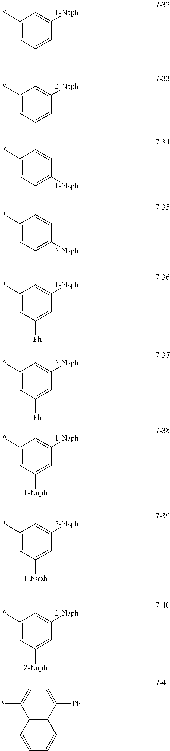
C1(*)=CC=CC([1-Naph])=C1.C1(*)=CC=CC([2-Naph])=C1.C1(*)=CC=C([1-Naph])C=C1.C1(*)=CC=C([2-Naph])C=C1.C1(*)=CC([Ph])=CC([1-Naph])=C1.C1(*)=CC([Ph])=CC([2-Naph])=C1.C1(*)=CC([1-Naph])=CC([1-Naph])=C1.C1(*)=CC([1-Naph])=CC([2-Naph])=C1.C1(*)=CC([2-Naph])=CC([2-Naph])=C1.C12=C(C([Ph])=CC=C1*)C=CC=C2
